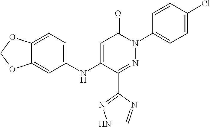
C1(C2=NN(C3=CC=C(Cl)C=C3)C(=O)C=C2NC2=CC=C3C(=C2)OCO3)=NNC=N1
